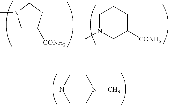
C1N(C)CC([CONH2])CC1.C1C([CONH2])CCN1C.C1CN(C)CCN1C
